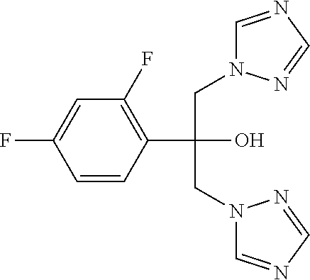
C1=CC(C(O)(CN2C=NC=N2)CN2C=NC=N2)=C(F)C=C1F
